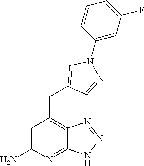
C1=C(N)N=C2C(=C1CC1=CN(C3=CC(F)=CC=C3)N=C1)N=NN2
